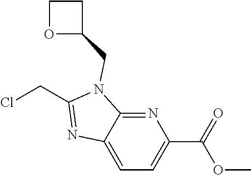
N1=C2C(=CC=C1C(=O)OC)N=C(CCl)N2CC1CCO1
